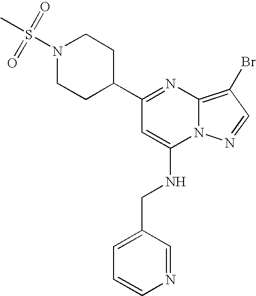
C1=CN=CC(CNC2=CC(C3CCN(S(C)(=O)=O)CC3)=NC3=C(Br)C=NN23)=C1
